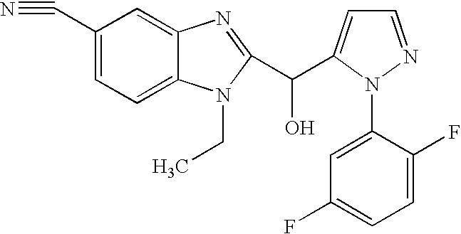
N#CC1=CC=C2C(=C1)N=C(C(O)C1=CC=NN1C1=CC(F)=CC=C1F)N2CC
